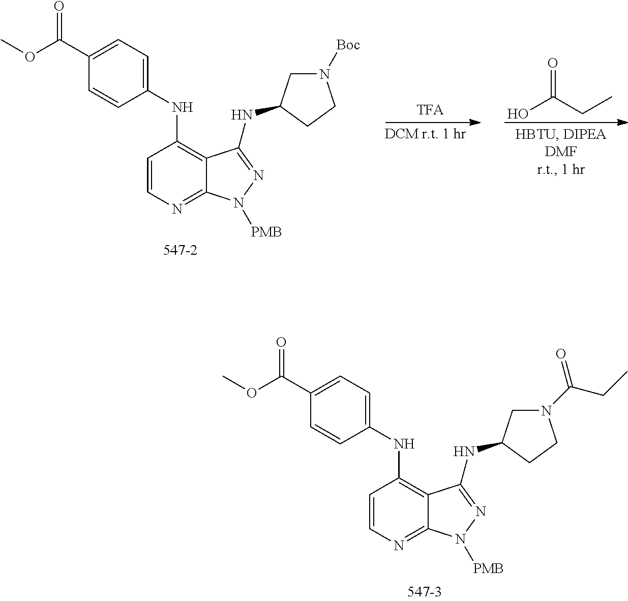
C1=CN=C2C(=C1NC1=CC=C(C(OC)=O)C=C1)C(NC1CN(C(CC)=O)CC1)=NN2[PMB].C1=CN=C2C(=C1NC1=CC=C(C(OC)=O)C=C1)C(NC1CN([Boc])CC1)=NN2[PMB].OC(CC)=O
